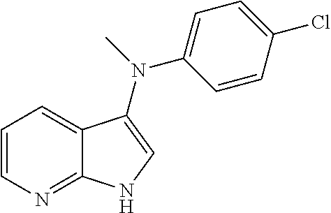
C1=CN=C2C(=C1)C(N(C)C1=CC=C(Cl)C=C1)=CN2
